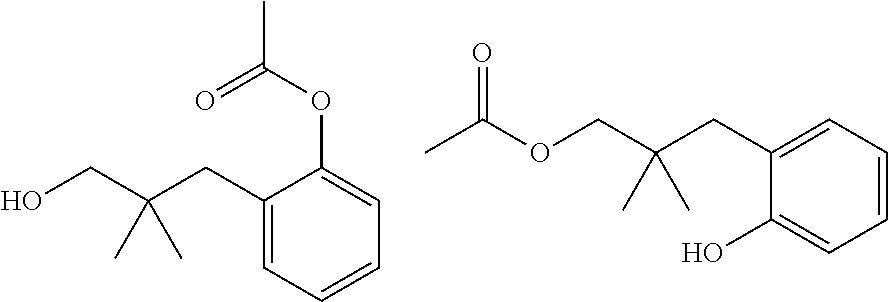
C1(CC(COC(C)=O)(C)C)=CC=CC=C1O.C1(CC(CO)(C)C)=CC=CC=C1OC(=O)C
